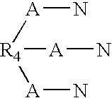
[R4]([A]N)([A]N)[A]N
